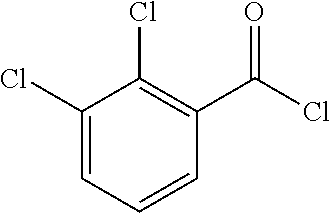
C1(Cl)=CC=CC(C(Cl)=O)=C1Cl
